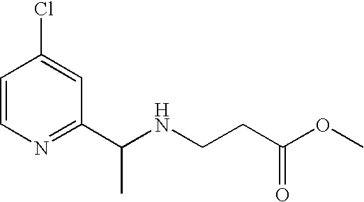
ClC1=CC(C(NCCC(OC)=O)C)=NC=C1
